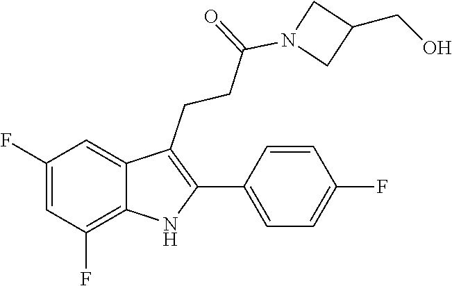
C1=CC(F)=CC=C1C1=C(CCC(=O)N2CC(CO)C2)C2=CC(F)=CC(F)=C2N1
